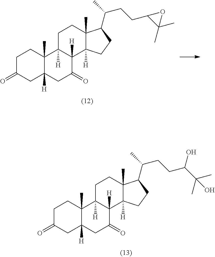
C1C(=O)CC2([H])C(C)(C1)C1([H])C([H])(C(=O)C2)C2([H])C(C)(CC1)C(C(C)CCC(C(C)(C)O)O)CC2.C1C(=O)CC2([H])C(C)(C1)C1([H])C([H])(C(=O)C2)C2([H])C(C)(CC1)C(C(C)CCC1C(C)(C)O1)CC2
